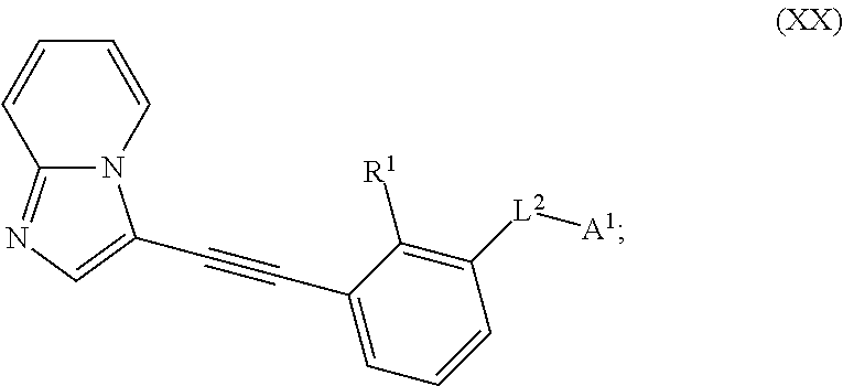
N12C(=NC=C1C#CC1=CC=CC([L2][A1])=C1[R1])C=CC=C2
